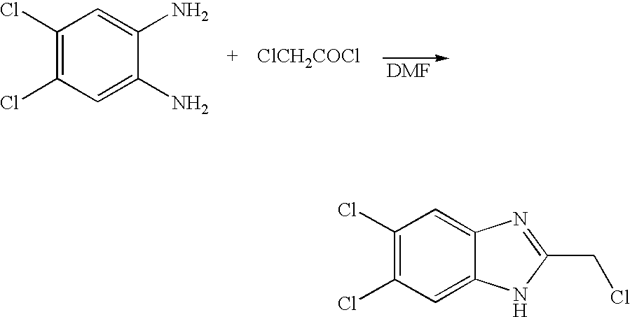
C1(Cl)=C(Cl)C=C(N)C(N)=C1.[ClCH2COCl].C1(Cl)=C(Cl)C=C2C(=C1)N=C(CCl)N2
